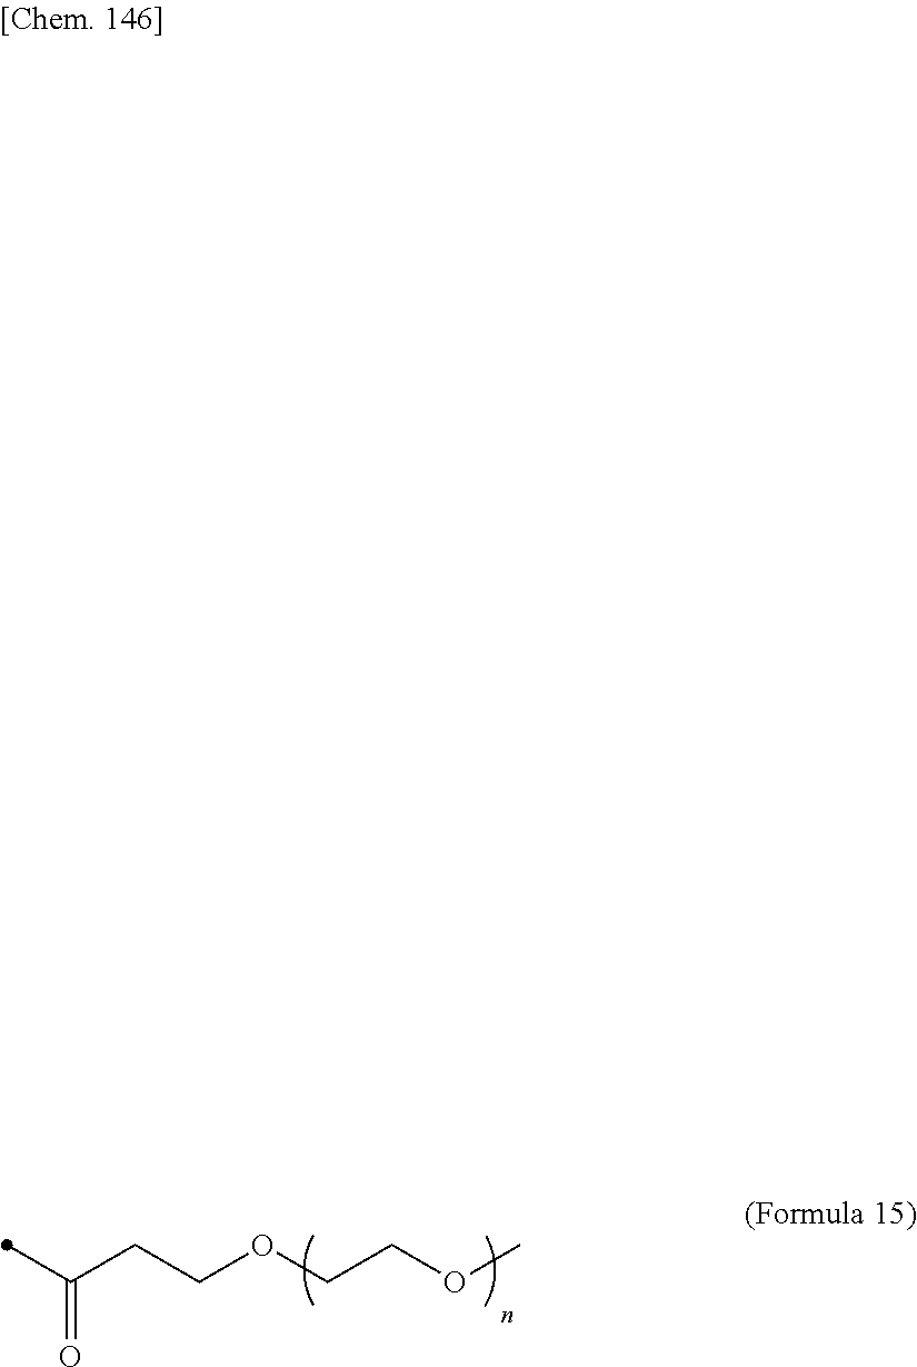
C(CCOCCOC)(C)=O
